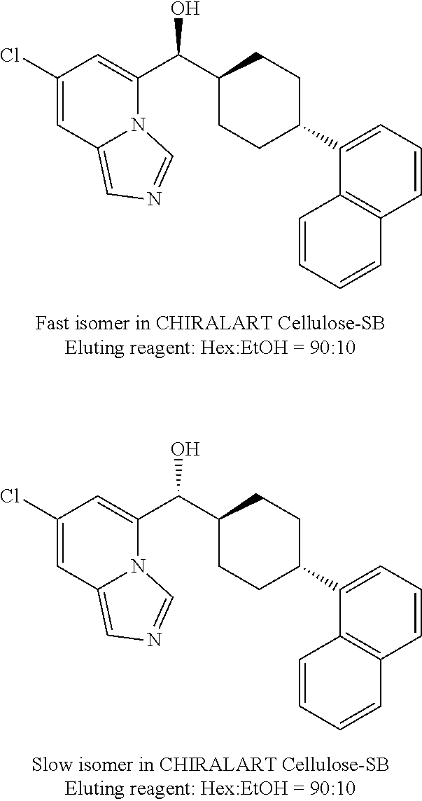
C(O)(C1CCC(C2=CC=CC3=C2C=CC=C3)CC1)C1=CC(Cl)=CC2=CN=CN12.C(O)(C1CCC(C2=CC=CC3=C2C=CC=C3)CC1)C1=CC(Cl)=CC2=CN=CN12
